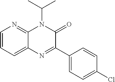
C12=CC=CN=C1N(C(C)C)C(=O)C(C1=CC=C(Cl)C=C1)=N2
